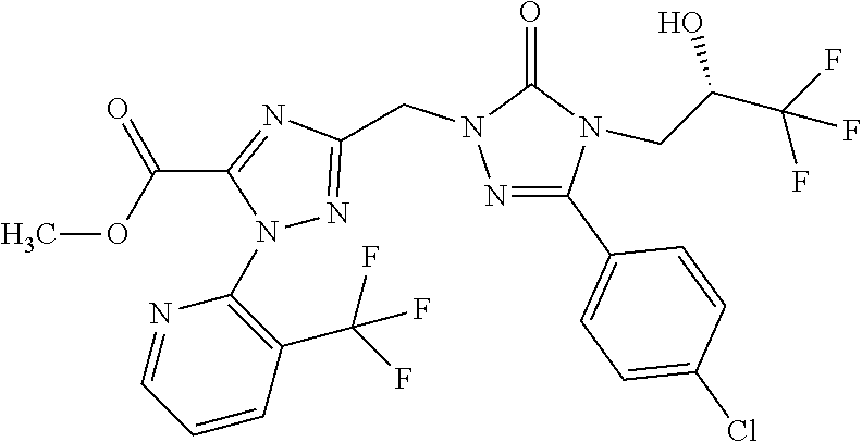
N1(C2=C(C(F)(F)F)C=CC=N2)N=C(CN2N=C(C3=CC=C(Cl)C=C3)N(CC(C(F)(F)F)O)C2=O)N=C1C(OC)=O
